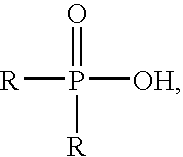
[R]P(=O)([R])[OH]
